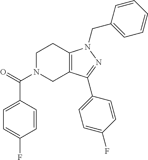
C1N(C(=O)C2=CC=C(F)C=C2)CC2=C(C1)N(CC1=CC=CC=C1)N=C2C1=CC=C(F)C=C1
